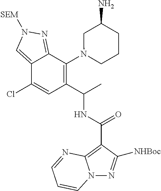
C12=CN([SEM])N=C1C(N1CCCC(N)C1)=C(C(C)NC(=O)C1=C3N(N=C1[NHBoc])C=CC=N3)C=C2Cl
